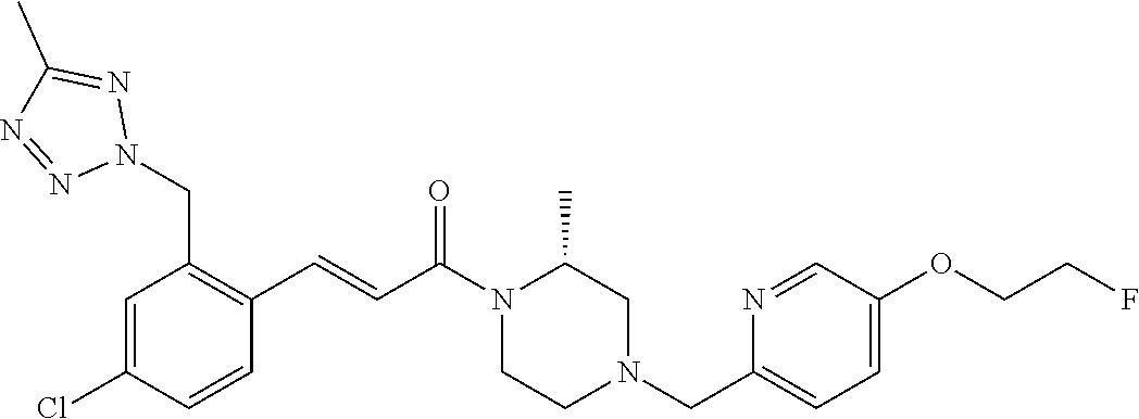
C1=C(Cl)C=CC(C=CC(N2CCN(CC3=CC=C(OCCF)C=N3)CC2C)=O)=C1CN1N=C(C)N=N1
